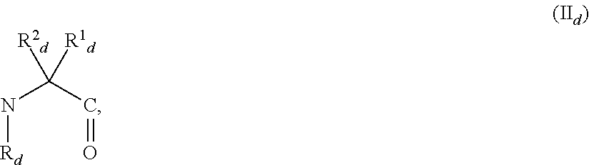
C(C=O)(N[Rd])([R2d])[R1d]
